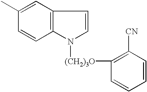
C12=C(C=C(C)C=C1)C=CN2[(CH2)3O]C1=C([CN])C=CC=C1
